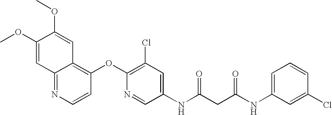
COC1=CC2=NC=CC(OC3=C(Cl)C=C(NC(CC(NC4=CC=CC(Cl)=C4)=O)=O)C=N3)=C2C=C1OC
